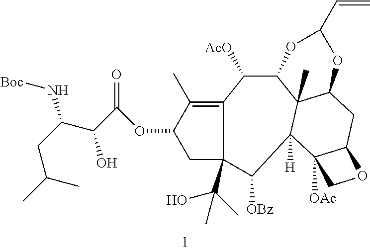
C1(C)=C2C(C(O)(C)C)(CC1OC(=O)C(O)C(N[Boc])CC(C)C)C([OBz])C1([H])C3(C)C(C2[AcO])OC(C=C)OC3CC2C1([OAc])CO2
